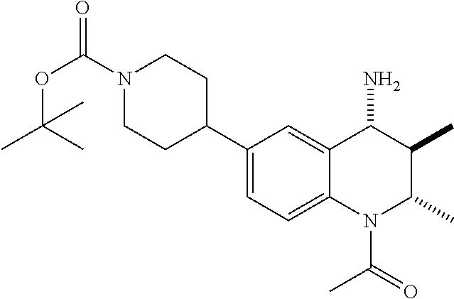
C1(C2CCN(C(OC(C)(C)C)=O)CC2)=CC=C2C(=C1)C(N)C(C)C(C)N2C(=O)C
